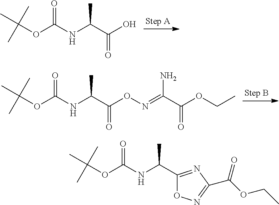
C(NC(OC(C)(C)C)=O)(C(O)=O)C.C(NC(OC(C)(C)C)=O)(C(ON=C(C(OCC)=O)N)=O)C.C(NC(OC(C)(C)C)=O)(C1=NC(C(OCC)=O)=NO1)C
